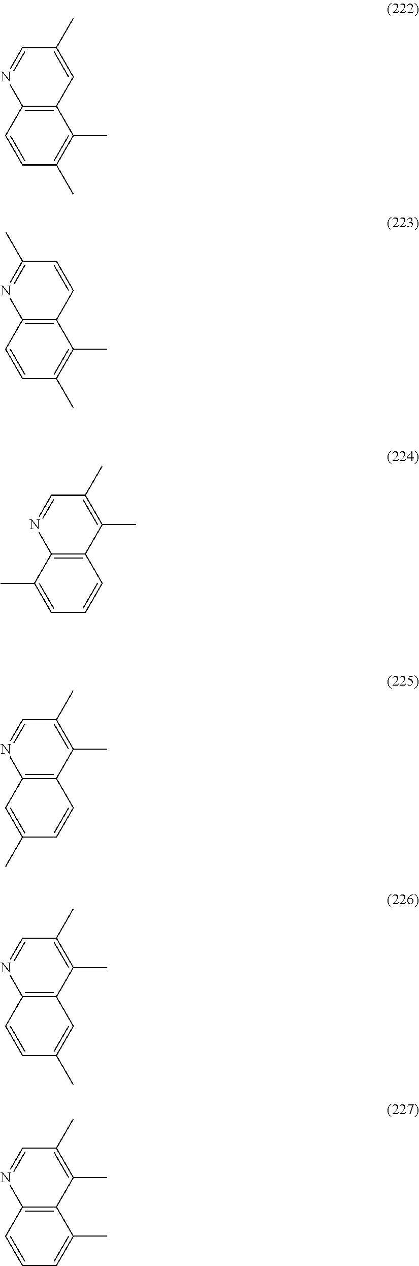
C12=C(C=CC(C)=C1C)N=CC(C)=C2.C12=C(C=CC(C)=C1C)N=C(C)C=C2.C12=C(C(C)=CC=C1)N=CC(C)=C2C.C12=C(C=C(C)C=C1)N=CC(C)=C2C.C12=C(C=CC(C)=C1)N=CC(C)=C2C.C12=C(C=CC=C1C)N=CC(C)=C2C
